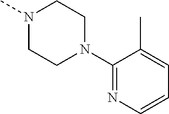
C1(N2CCN(C)CC2)=NC=CC=C1C
